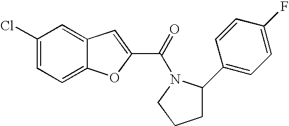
C1(C(=O)N2C(C3=CC=C(F)C=C3)CCC2)=CC2=CC(Cl)=CC=C2O1
